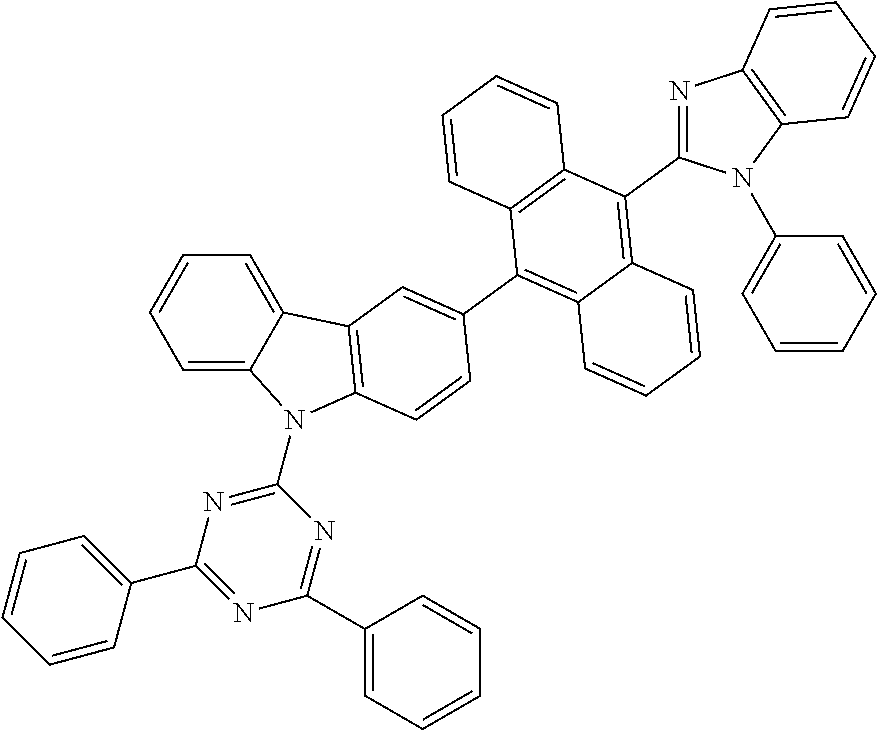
C1=C2C(=CC=C1)C1=C(N2C2=NC(C3=CC=CC=C3)=NC(C3=CC=CC=C3)=N2)C=CC(C2=C3C(=C(C4=NC5=C(N4C4=CC=CC=C4)C=CC=C5)C4=C2C=CC=C4)C=CC=C3)=C1
